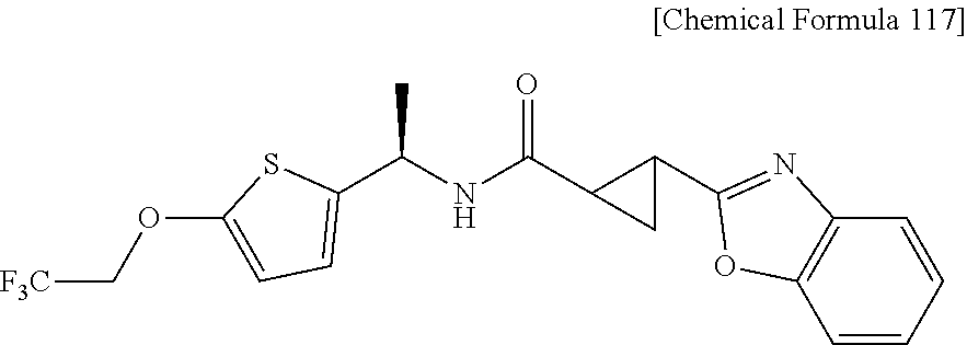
C(NC(C1C(C2=NC3=C(C=CC=C3)O2)C1)=O)(C)C1=CC=C(OC[F3C])S1
